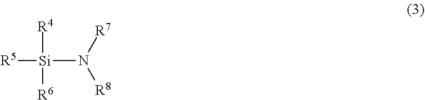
[R5][Si](N([R7])[R8])([R4])[R6]
